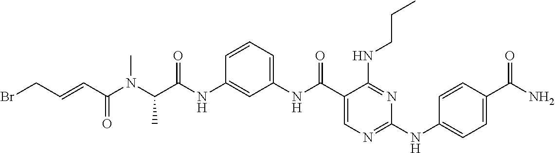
C1(NC(C(N(C(C=CCBr)=O)C)C)=O)=CC(NC(C2=CN=C(NC3=CC=C(C(N)=O)C=C3)N=C2NCCC)=O)=CC=C1
